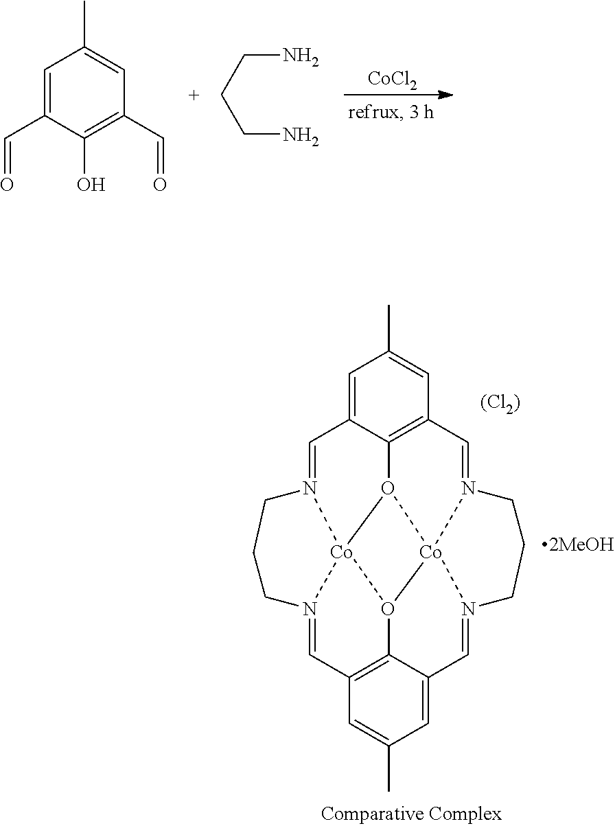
C1=C(C=O)C(O)=C(C=O)C=C1C.C(N)CCN.[CoCl2].C1=C2C3=C(C=C1C)C=N1[Co]45O3[Co]36N(=C2)CCCN3=CC2=C(C(=CC(C)=C2)C=N4CCC1)O65.[(Cl2)]
